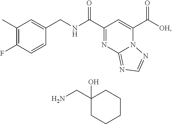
C1(C)=C(F)C=CC(CNC(C2=NC3=NC=NN3C(C([OH])=O)=C2)=O)=C1.C1(CN)(O)CCCCC1
